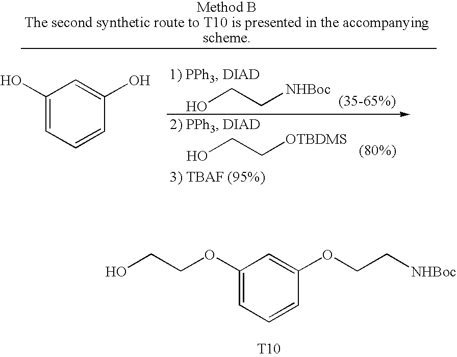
C1(OCCO)=CC=CC(OCC[NHBoc])=C1.[T10].OCC[NHBoc].OCC[OTBDMS].C1(O)=CC=CC(O)=C1
